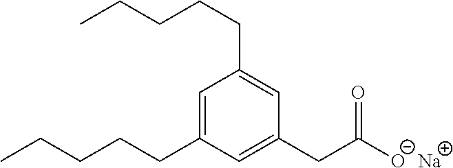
C1=C(CCCCC)C=C(CC([O-])=O)C=C1CCCCC.[Na]
